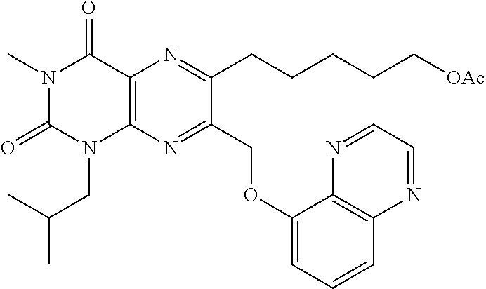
C12=C(N=C(COC3=CC=CC4=C3N=CC=N4)C(CCCCC[OAc])=N1)N(CC(C)C)C(=O)N(C)C2=O
